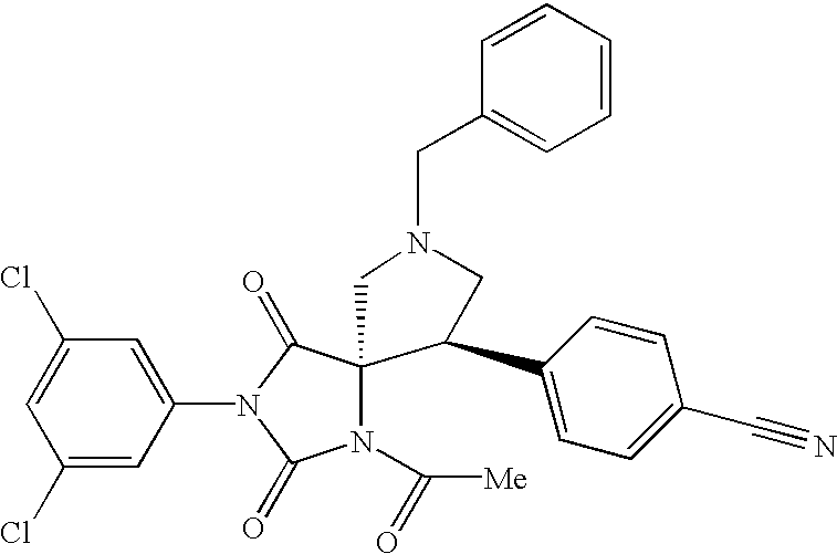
C1=C(Cl)C=C(N2C(=O)C3(N(C(=O)[Me])C2=O)CN(CC2=CC=CC=C2)CC3C2=CC=C(C#N)C=C2)C=C1Cl
